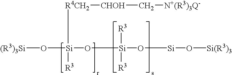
[R4CH2]([CHOH]C[N+(R3)3Q-])[Si]([R3])(O[(R3)3Si])O[Si]([R3])([R3])O[Si]O[Si(R3)3]
